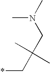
*CC(CN(C)C)(C)C
